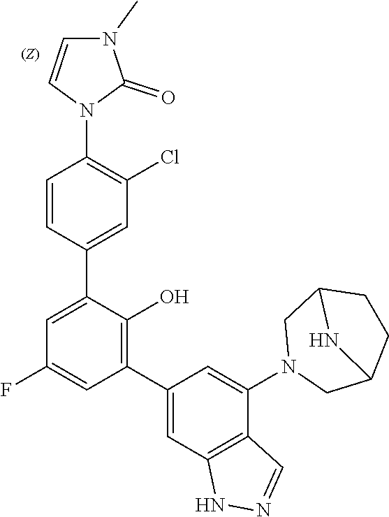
C1=CN(C2=C(Cl)C=C(C3=CC(F)=CC(C4=CC5=C(C(N6CC7CCC(C6)N7)=C4)C=NN5)=C3O)C=C2)C(=O)N1C
